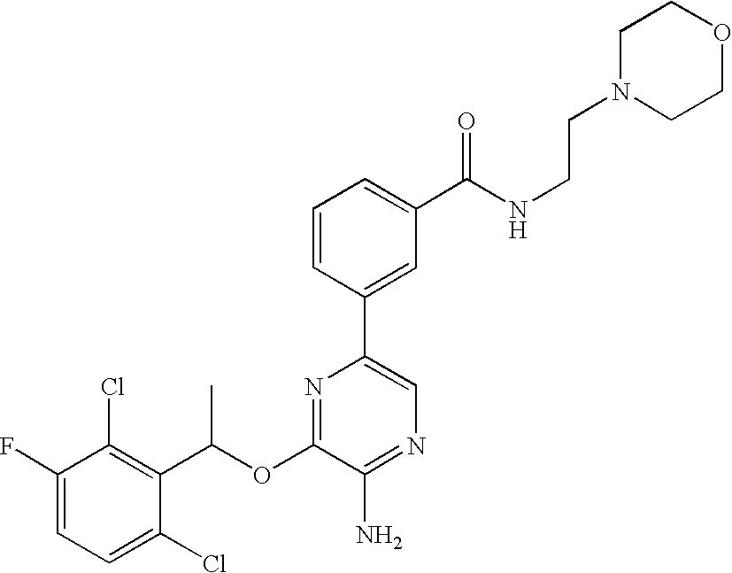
C1=C(F)C(Cl)=C(C(OC2=NC(C3=CC(C(NCCN4CCOCC4)=O)=CC=C3)=CN=C2N)C)C(Cl)=C1
